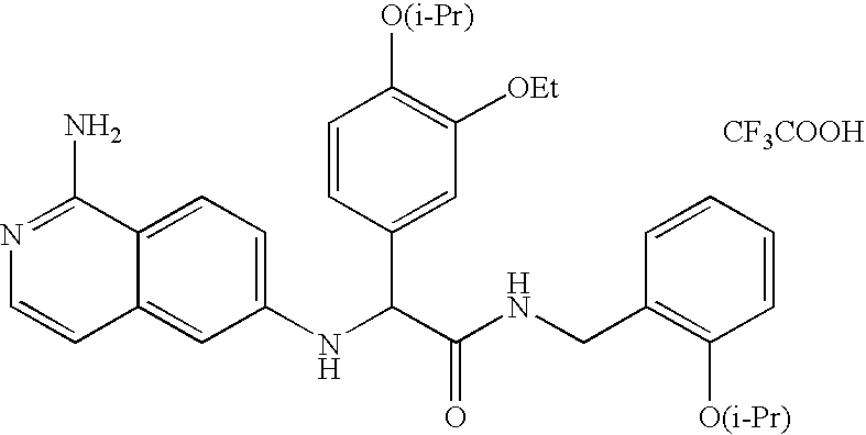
C1(NC(C(NCC2=C([O(i-Pr)])C=CC=C2)=O)C2=CC([OEt])=C([O(i-Pr)])C=C2)=CC=C2C(=C1)C=CN=C2N.[CF3COOH]
